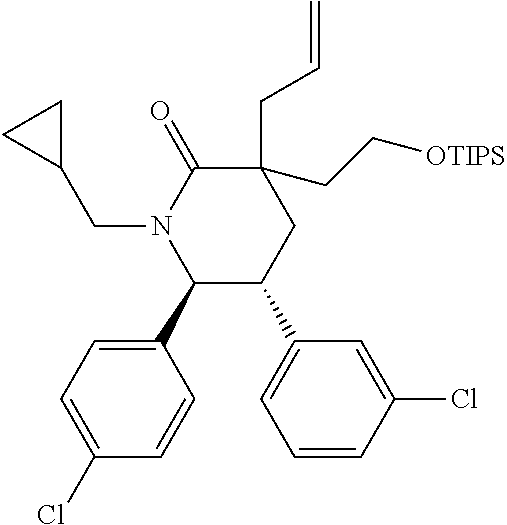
C1(C2=CC=C(Cl)C=C2)C(C2=CC=CC(Cl)=C2)CC(CC=C)(CC[OTIPS])C(=O)N1CC1CC1
